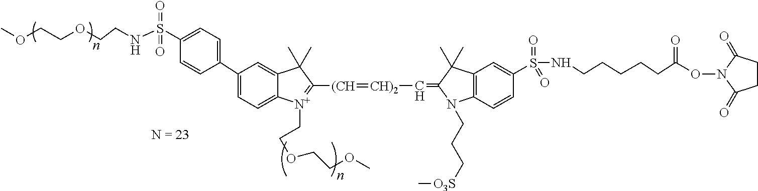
C1(C2=CC=C(S(NCCOCCOC)(=O)=O)C=C2)=CC=C2C(=C1)C(C)(C)C([(CH]=[CH)2]C=C1C(C)(C)C3=C(N1CCC[O3S]C)C=CC(S(NCCCCCC(ON1C(=O)CCC1=O)=O)(=O)=O)=C3)=[N+]2CCOCCOC
